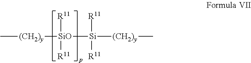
C[(CH2)y][SiO]([R11])([R11])[Si]([R11])([R11])[(CH2)y]C
